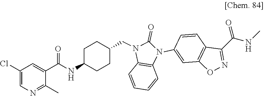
C1(C)=NC=C(Cl)C=C1C(=O)NC1CCC(CN2C(=O)N(C3=CC4=C(C=C3)C(C(=O)NC)=NO4)C3=C2C=CC=C3)CC1
